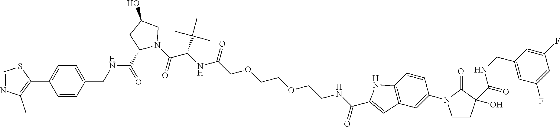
C1=CC(CNC(C2N(C(C(NC(COCCOCCNC(C3=CC4=C(N3)C=CC(N3CCC(O)(C(=O)NCC5=CC(F)=CC(F)=C5)C3=O)=C4)=O)=O)C(C)(C)C)=O)CC(O)C2)=O)=CC=C1C1=C(C)N=CS1
